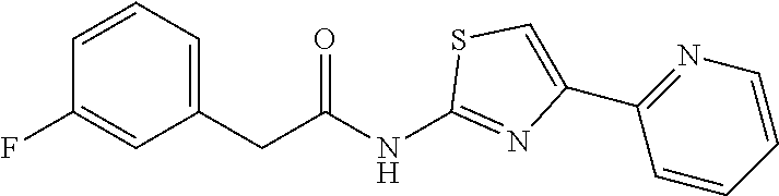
C1(CC(NC2=NC(C3=NC=CC=C3)=CS2)=O)=CC=CC(F)=C1
